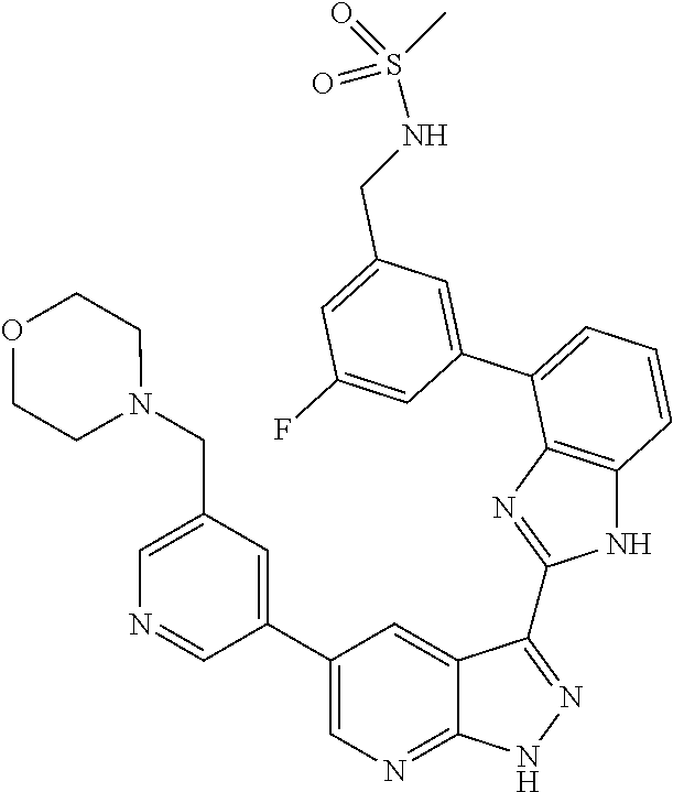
C1=C(CN2CCOCC2)C=C(C2=CN=C3C(=C2)C(C2=NC4=C(N2)C=CC=C4C2=CC(CNS(=O)(C)=O)=CC(F)=C2)=NN3)C=N1
